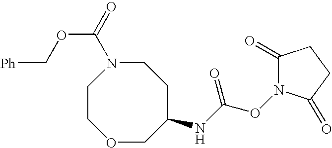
N(C(ON1C(=O)CCC1=O)=O)C1COCCN(C(=O)OC[Ph])CC1
